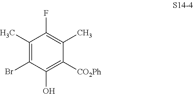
C1(C)=C(Br)C(O)=C([CO2Ph])C(C)=C1F
